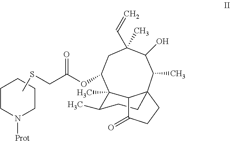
C1CN([Prot])CCC1.CSCC(OC1CC(C=C)(C)C(O)C(C)C23CCC(C)C1(C)C2C(=O)CC3)=O
